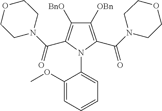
C1([OBn])=C(C(N2CCOCC2)=O)N(C2=CC=CC=C2OC)C(C(N2CCOCC2)=O)=C1[BnO]
